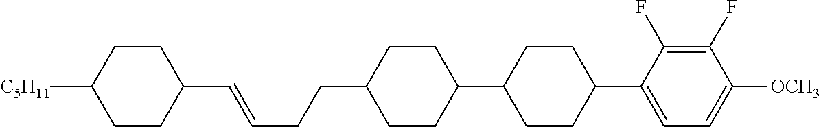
C1(C=CCCC2CCC(C3CCC(C4=CC=C([OCH3])C(F)=C4F)CC3)CC2)CCC([C5H11])CC1
